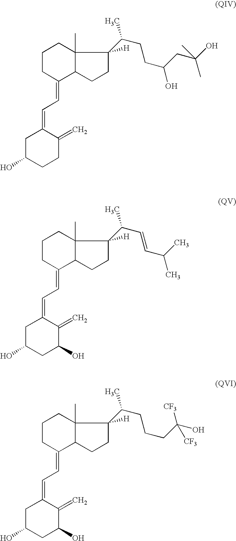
C1CC(=CC=C2CC(O)CCC2=C)C2C(C)(C1)C(C(CCC(CC(O)(C)C)O)C)([H])CC2.C1CC(=CC=C2CC(O)CC(O)C2=C)C2C(C)(C1)C(C(C=CC(C)C)C)([H])CC2.C1CC(=CC=C2CC(O)CC(O)C2=C)C2C(C)(C1)C(C(CCCC(O)([CF3])[CF3])C)([H])CC2
